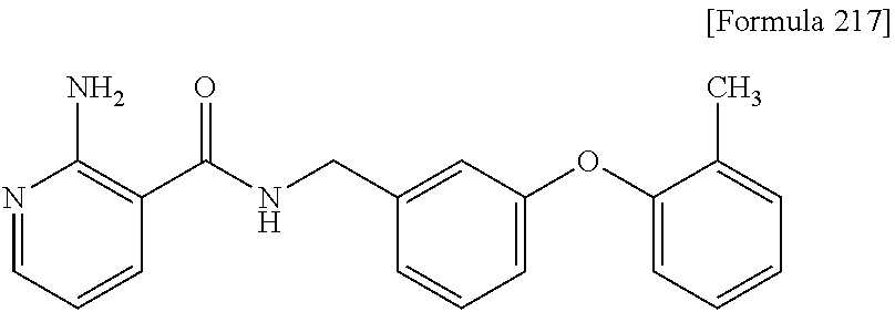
N1=CC=CC(C(NCC2=CC(OC3=CC=CC=C3C)=CC=C2)=O)=C1N
